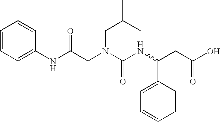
C1=CC=C(NC(CN(C(NC(CC(O)=O)C2=CC=CC=C2)=O)CC(C)C)=O)C=C1
